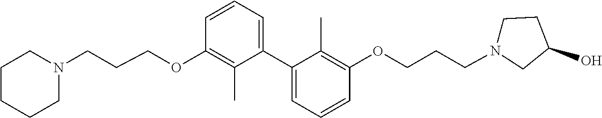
C1CCCN(CCCOC2=C(C)C(C3=CC=CC(OCCCN4CCC(O)C4)=C3C)=CC=C2)C1
